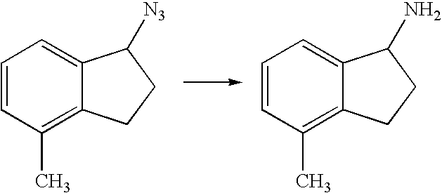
C1=CC(C)=C2C(=C1)C([N3])CC2.C1=CC(C)=C2C(=C1)C(N)CC2
